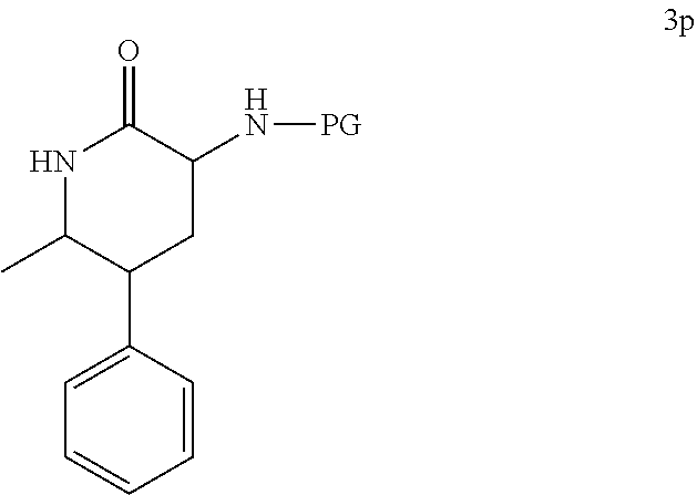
C1=CC=CC=C1C1CC(N[PG])C(=O)NC1C
